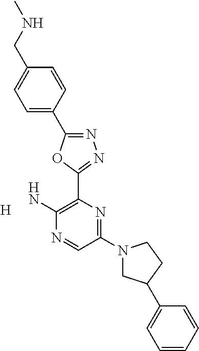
[H].C1(N2CC(C3=CC=CC=C3)CC2)=NC(C2=NN=C(C3=CC=C(CNC)C=C3)O2)=C(N)N=C1
